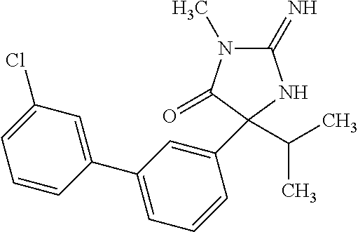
C1(Cl)=CC=CC(C2=CC=CC(C3(C(C)C)C(=O)N(C)C(=N)N3)=C2)=C1
